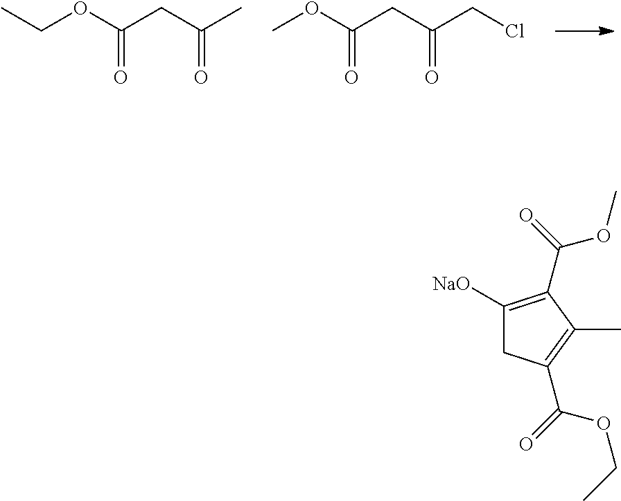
CCOC(CC(C)=O)=O.COC(CC(CCl)=O)=O.C1([NaO])=C(C(=O)OC)C(C)=C(C(OCC)=O)C1
